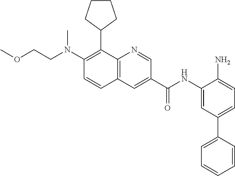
C(N(C1=C(C2CCCC2)C2=C(C=C1)C=C(C(NC1=CC(C3=CC=CC=C3)=CC=C1N)=O)C=N2)C)COC
